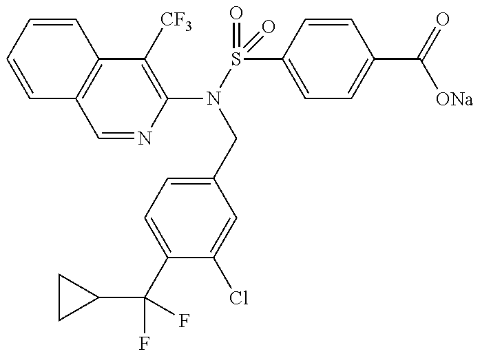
C1=CC=CC2=C1C=NC(N(CC1=CC=C(C(F)(F)C3CC3)C(Cl)=C1)S(C1=CC=C(C([ONa])=O)C=C1)(=O)=O)=C2[CF3]
